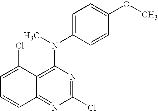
C1(Cl)=NC(N(C)C2=CC=C(OC)C=C2)=C2C(=N1)C=CC=C2Cl
